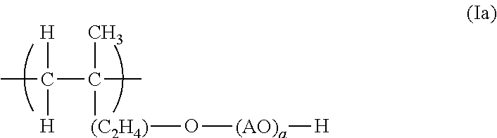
CC([H])([H])C(C)([(C2H4)]O[(AO)a][H])C
